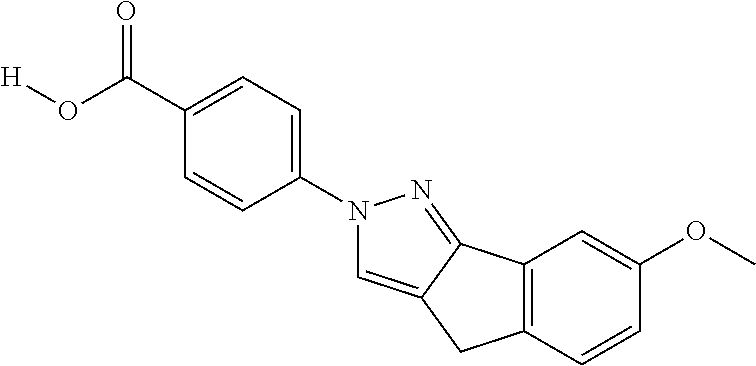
C1=C(N2C=C3C(=N2)C2=C(C3)C=CC(OC)=C2)C=CC(C(O[H])=O)=C1
